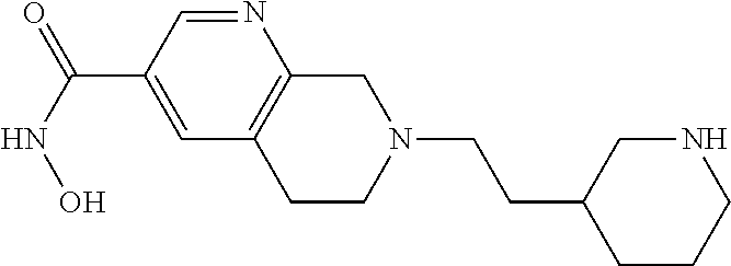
N1=CC(C(NO)=O)=CC2=C1CN(CCC1CCCNC1)CC2
